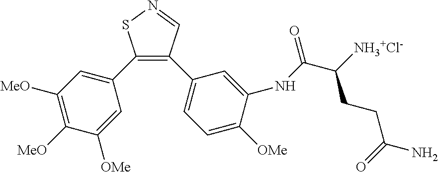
C1(C2=CC([MeO])=C([MeO])C([OMe])=C2)=C(C2=CC=C([OMe])C(NC(C([NH3+Cl-])CCC(=O)N)=O)=C2)C=NS1
